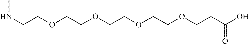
O(CCOCCOCCC(O)=O)CCOCCNC
